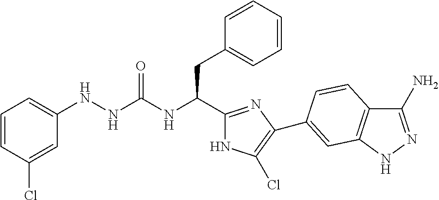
C(NC(CC1=CC=CC=C1)C1=NC(C2=CC3=C(C(N)=NN3)C=C2)=C(Cl)N1)(=O)NNC1=CC=CC(Cl)=C1
